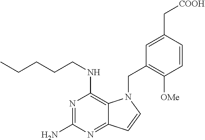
N1=C(N)N=C2C(=C1NCCCCC)N(CC1=C([OMe])C=CC(C[COOH])=C1)C=C2
